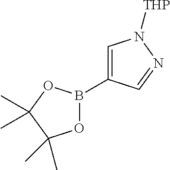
C1=C(B2OC(C)(C)C(C)(C)O2)C=NN1[THP]
